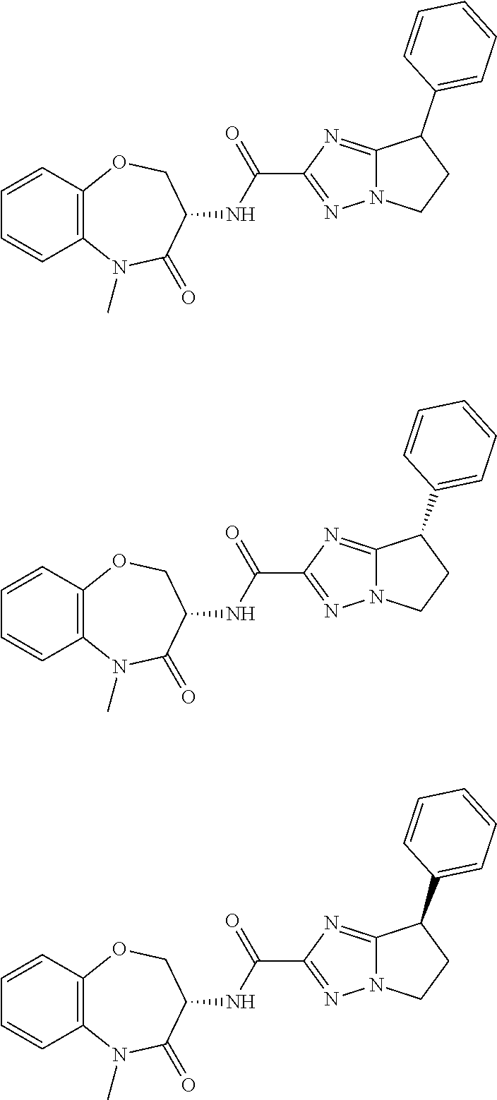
C12=C(OCC(NC(C3=NN4C(=N3)C(C3=CC=CC=C3)CC4)=O)C(=O)N1C)C=CC=C2.C12=C(OCC(NC(C3=NN4C(=N3)C(C3=CC=CC=C3)CC4)=O)C(=O)N1C)C=CC=C2.C12=C(OCC(NC(C3=NN4C(=N3)C(C3=CC=CC=C3)CC4)=O)C(=O)N1C)C=CC=C2
